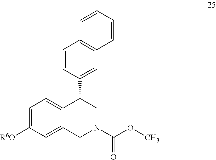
C12=CC=C([R6O])C=C1CN(C(=O)OC)CC2C1=CC2=C(C=C1)C=CC=C2
